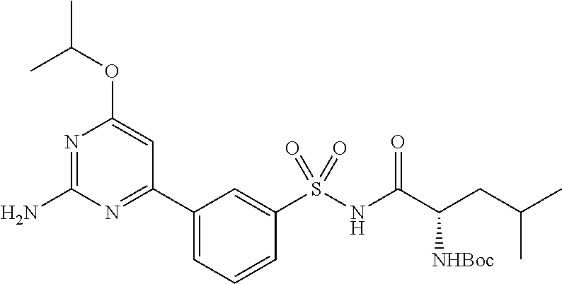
N1=C(N)N=C(C2=CC=CC(S(NC(C(CC(C)C)[NHBoc])=O)(=O)=O)=C2)C=C1OC(C)C
